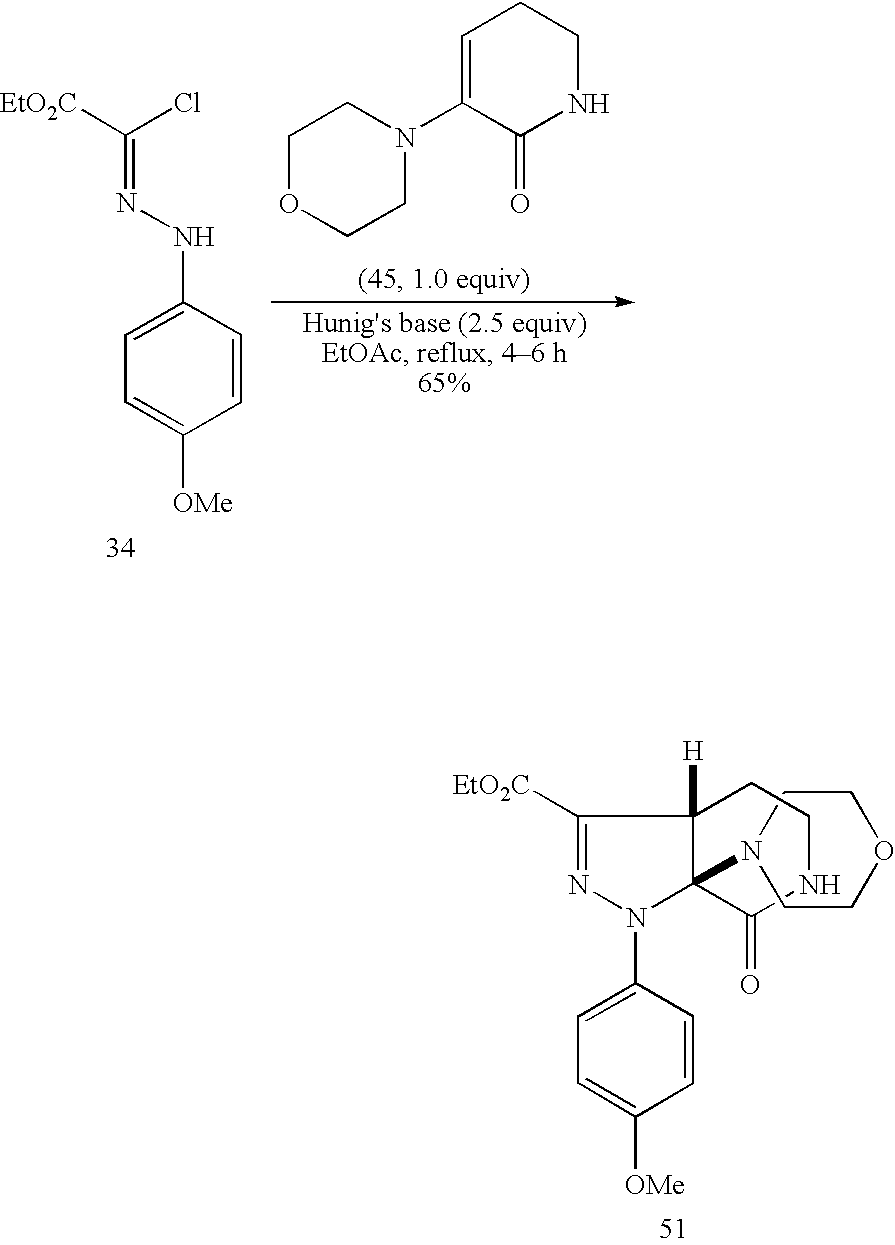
C1=C(N2N=C([EtO2C])C3([H])C2(N2CCOCC2)C(=O)NCC3)C=CC([OMe])=C1.C1=C(NN=C(Cl)[EtO2C])C=CC([OMe])=C1.C1OCCN(C2=CCCNC2=O)C1
